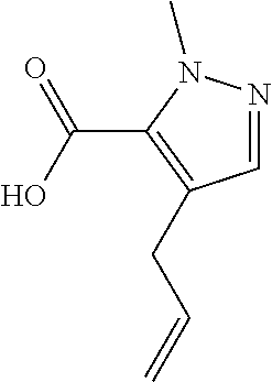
C1=NN(C)C(C(O)=O)=C1CC=C
